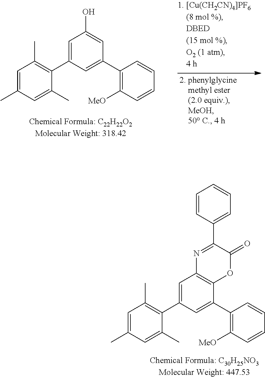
C1=C(C2=C(C)C=C(C)C=C2C)C=C(C2=C([MeO])C=CC=C2)C2=C1N=C(C1=CC=CC=C1)C(=O)O2.C1=C(C2=C(C)C=C(C)C=C2C)C=C(C2=C([MeO])C=CC=C2)C=C1O
